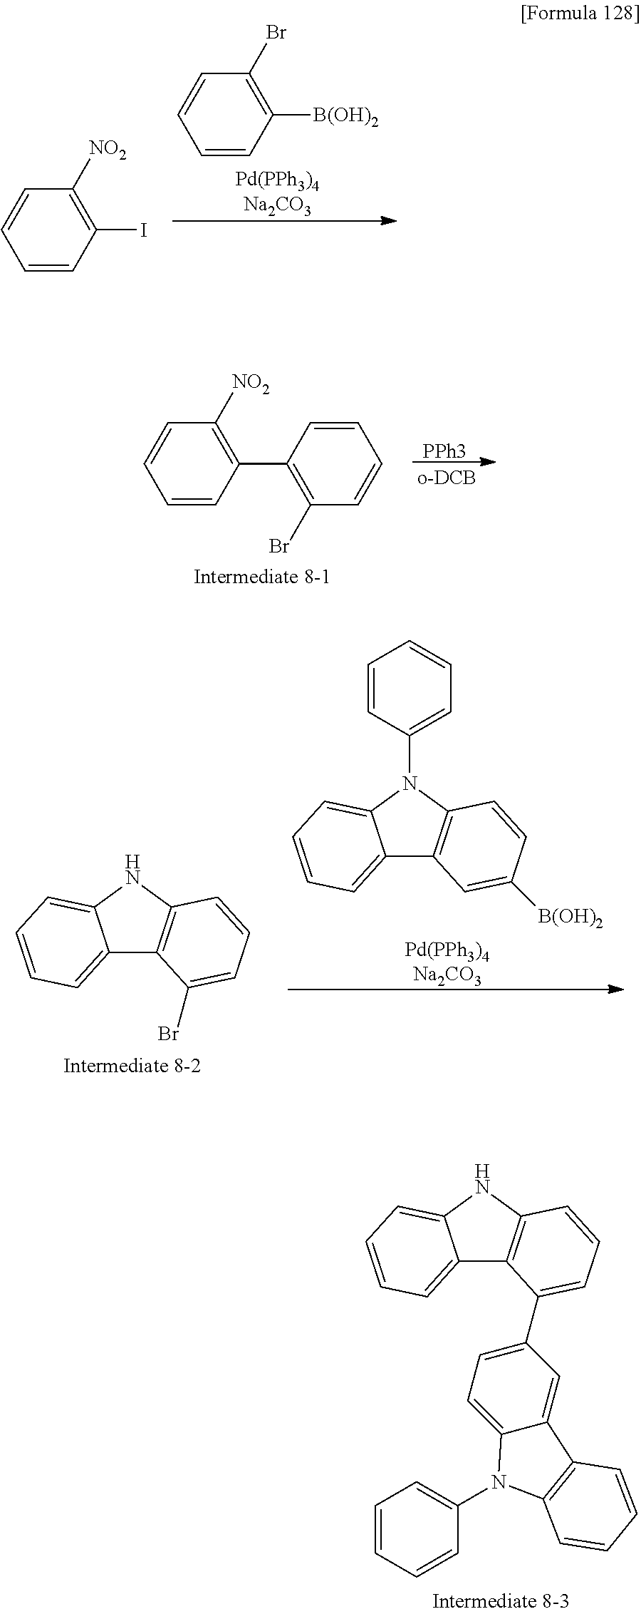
C1=CC=CC([B(OH)2])=C1Br.C1=CC=CC(I)=C1[NO2].[PPh3].C1=CC=CC(C2=C(Br)C=CC=C2)=C1[NO2].C12=CC=CC=C1NC1=C2C(Br)=CC=C1.C12=CC=CC=C1N(C1=CC=CC=C1)C1=C2C=C([B(OH)2])C=C1.C12=CC=CC=C1NC1=C2C(C2=CC=C3C(=C2)C2=C(N3C3=CC=CC=C3)C=CC=C2)=CC=C1
